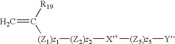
C=C([R19])[(Z1)z1][(Z2)z2][X+][(Z5)z5][Y-]
